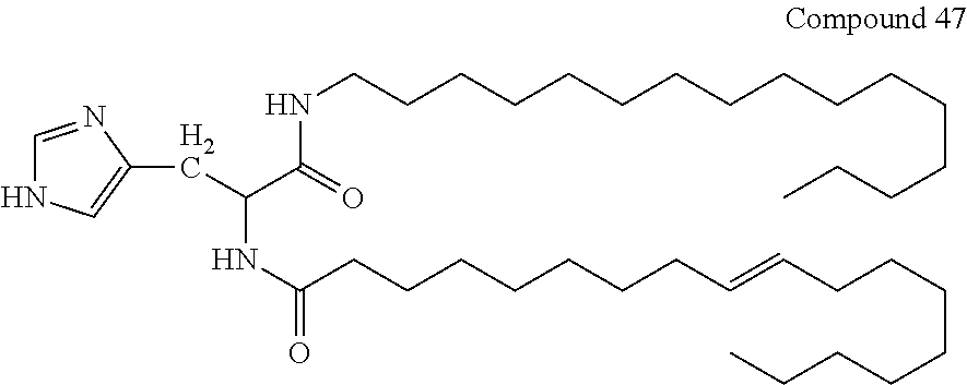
C1(CC(C(=O)NCCCCCCCCCCCCCCCC)NC(CCCCCCCC=CCCCCCCCC)=O)=CNC=N1
